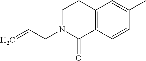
C12=C(C=CC(C)=C1)C(=O)N(CC=C)CC2
